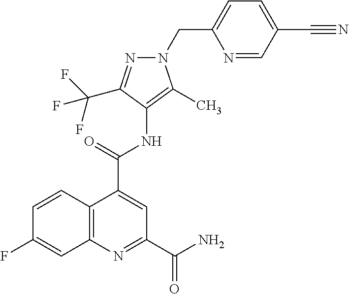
N1=C(C(F)(F)F)C(NC(C2=CC(C(N)=O)=NC3=C2C=CC(F)=C3)=O)=C(C)N1CC1=CC=C(C#N)C=N1
